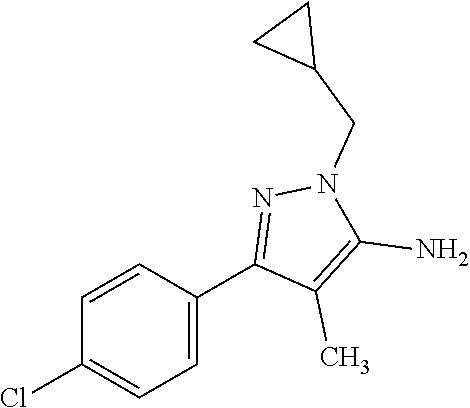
C1=CC(C2=NN(CC3CC3)C(N)=C2C)=CC=C1Cl
